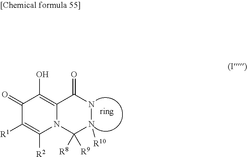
C1(=O)C([R1])=C([R2])N2C(=C1O)C(=O)NN([R10])C2([R8])[R9]
